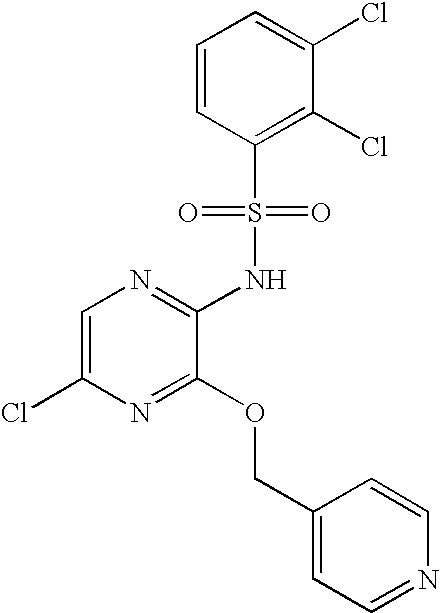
C1=C(Cl)N=C(OCC2=CC=NC=C2)C(NS(C2=C(Cl)C(Cl)=CC=C2)(=O)=O)=N1
